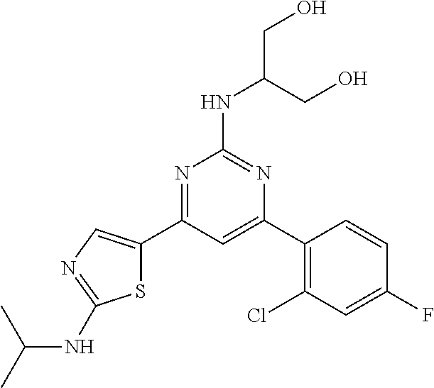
N1=C(C2=CN=C(NC(C)C)S2)C=C(C2=C(Cl)C=C(F)C=C2)N=C1NC(CO)CO
